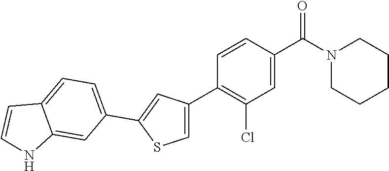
C1(C2=C(Cl)C=C(C(N3CCCCC3)=O)C=C2)=CSC(C2=CC=C3C(=C2)NC=C3)=C1
